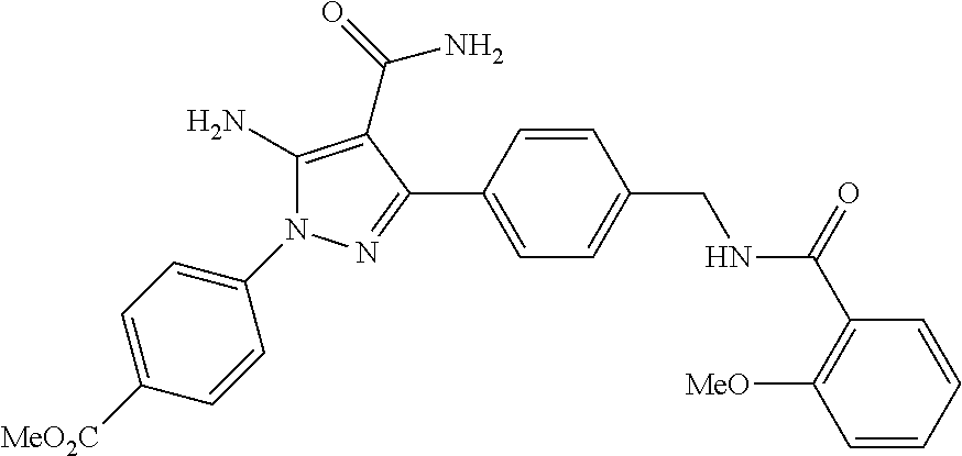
C1=C(C2=NN(C3=CC=C([MeO2C])C=C3)C(N)=C2C(=O)N)C=CC(CNC(C2=C([MeO])C=CC=C2)=O)=C1
